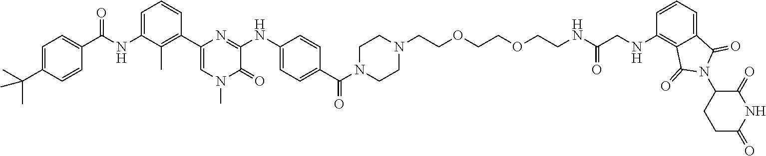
C1=C(C(C)(C)C)C=CC(C(NC2=CC=CC(C3=CN(C)C(=O)C(NC4=CC=C(C(N5CCN(CCOCCOCCNC(CNC6=C7C(=CC=C6)C(=O)N(C6CCC(=O)NC6=O)C7=O)=O)CC5)=O)C=C4)=N3)=C2C)=O)=C1
